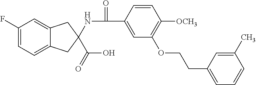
C1(F)=CC=C2C(=C1)CC(C(O)=O)(NC(C1=CC(OCCC3=CC=CC(C)=C3)=C([OCH3])C=C1)=O)C2
